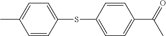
CC1=CC=C(SC2=CC=C(C(=O)C)C=C2)C=C1
